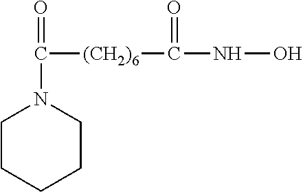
C([(CH2)6]C(NO)=O)(=O)N1CCCCC1
